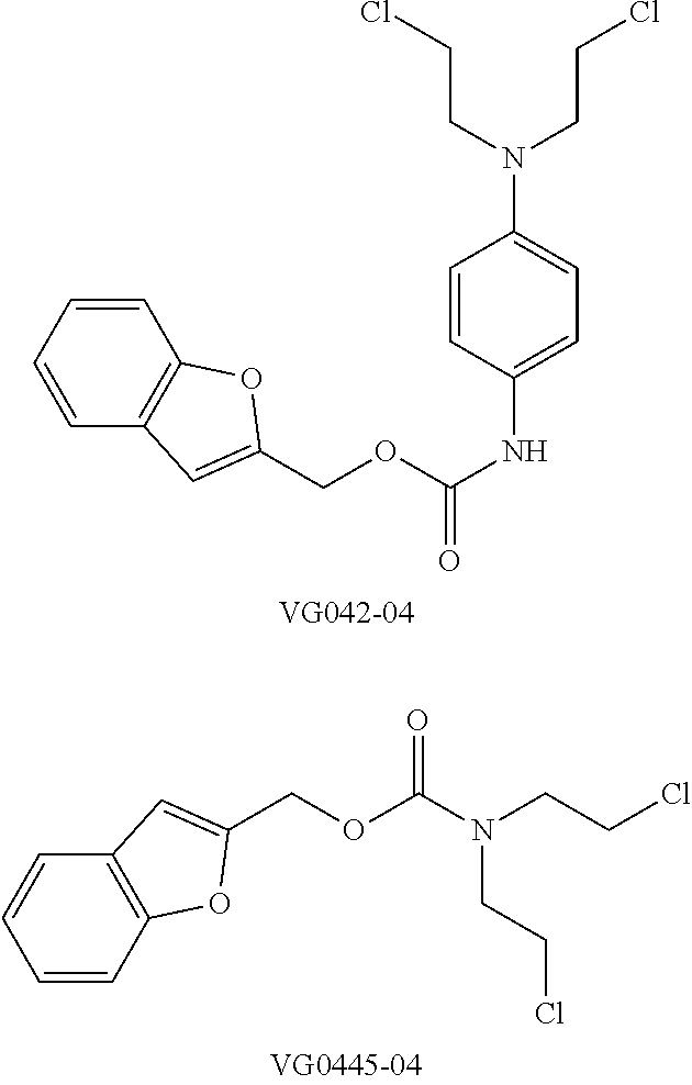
C1=CC2=C(C=C1)C=C(COC(=O)NC1=CC=C(N(CCCl)CCCl)C=C1)O2.C1=CC2=C(C=C1)C=C(COC(=O)N(CCCl)CCCl)O2
